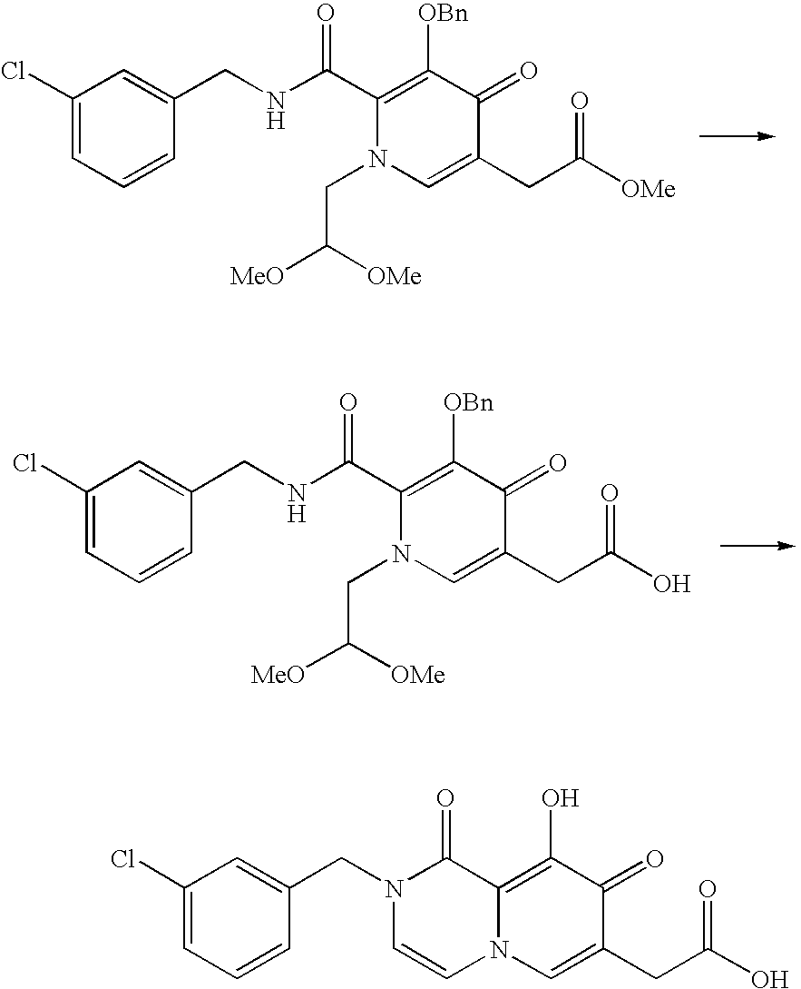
C1(Cl)=CC=CC(CN2C(=O)C3=C(O)C(=O)C(CC(O)=O)=CN3C=C2)=C1.C1(Cl)=CC=CC(CNC(C2=C([OBn])C(=O)C(CC([OMe])=O)=CN2CC([OMe])[MeO])=O)=C1.C1(Cl)=CC=CC(CNC(C2=C([OBn])C(=O)C(CC(O)=O)=CN2CC([OMe])[MeO])=O)=C1
